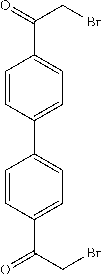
C1=CC(C(CBr)=O)=CC=C1C1=CC=C(C(CBr)=O)C=C1
